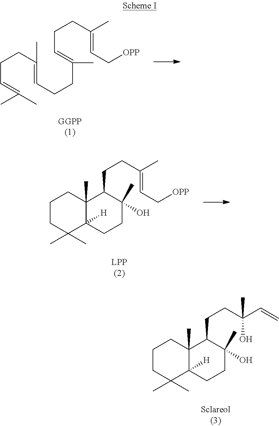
C(C=C(C)C)CC(=CCCC(=CCCC(=CC[OPP])C)C)C.C1CC(C)(C)C2([H])C(C)(C1)C(CCC(C)=CC[OPP])C(C)(O)CC2.C1CC(C)(C)C2([H])C(C)(C1)C(CCC(O)(C=C)C)C(C)(O)CC2
